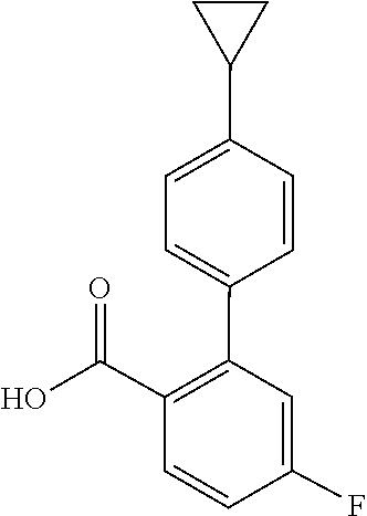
OC(C1=C(C2=CC=C(C3CC3)C=C2)C=C(F)C=C1)=O
